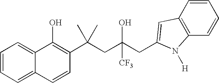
C12=CC=CC=C1C=CC(C(CC(CC1=CC3=C(C=CC=C3)N1[H])(O)[CF3])(C)C)=C2O
